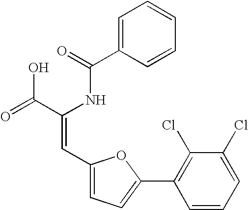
C1=C(C(=O)NC(C(=O)O)=CC2=CC=C(C3=C(Cl)C(Cl)=CC=C3)O2)C=CC=C1
